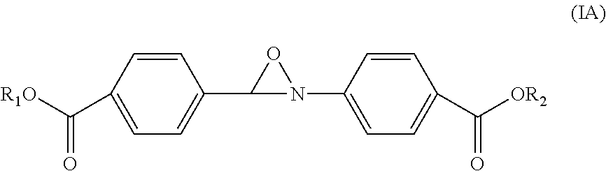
C1=C(C([R1O])=O)C=CC(C2N(C3=CC=C(C([OR2])=O)C=C3)O2)=C1
